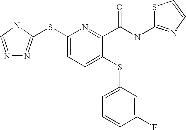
C1(SC2=NN=CN2)=CC=C(SC2=CC=CC(F)=C2)C(C(NC2=NC=CS2)=O)=N1
